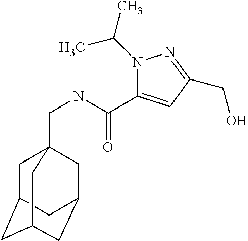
N1(C(C)C)C(C(NCC23CC4CC(CC(C2)C4)C3)=O)=CC(CO)=N1
